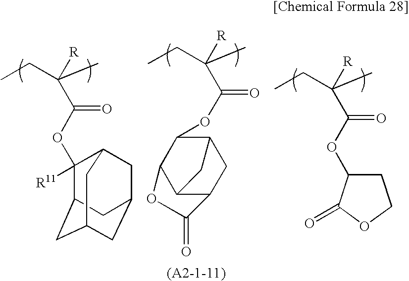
C(C)(CC)(C(=O)OC1CCOC1=O)[R].C12C3CC(C(OC(C(C)(CC)[R])=O)C1OC3=O)C2.C(C)(CC)(C(=O)OC1([R11])C2CC3CC(CC1C3)C2)[R]
